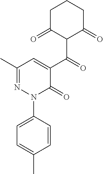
C1C(=O)C(C(C2=CC(C)=NN(C3=CC=C(C)C=C3)C2=O)=O)C(=O)CC1
